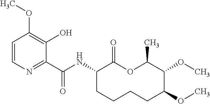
C1(C(NC2C(=O)OC(C)C(OC)C(OC)CCCC2)=O)=NC=CC(OC)=C1O
